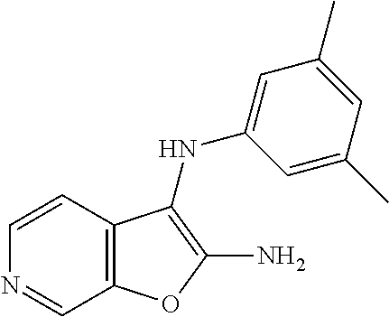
C12=C(C=CN=C1)C(NC1=CC(C)=CC(C)=C1)=C(N)O2
